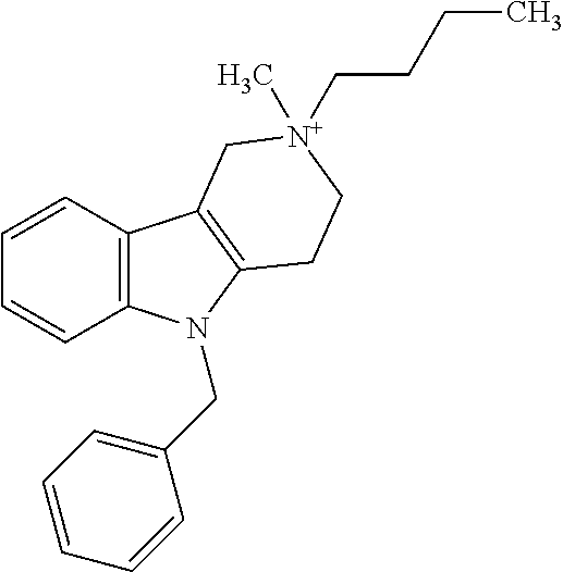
C1=CC2=C(C=C1)N(CC1=CC=CC=C1)C1=C2C[N+](CCCC)(C)CC1
